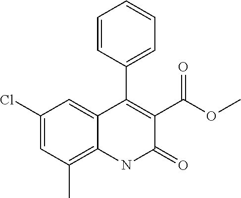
C1(Cl)=CC(C)=C2C(=C1)C(C1=CC=CC=C1)=C(C(OC)=O)C(=O)N2
